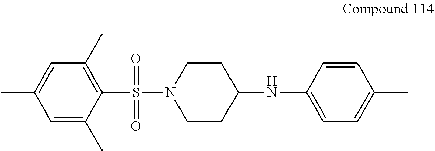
C1(S(N2CCC(NC3=CC=C(C)C=C3)CC2)(=O)=O)=C(C)C=C(C)C=C1C
